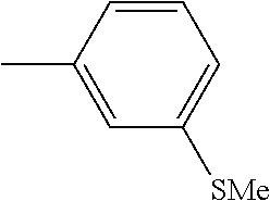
C1=CC(C)=CC([SMe])=C1
